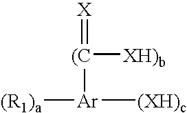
[(R1)a][Ar]([(XH)c])[(C]([XH)b])=[X]
